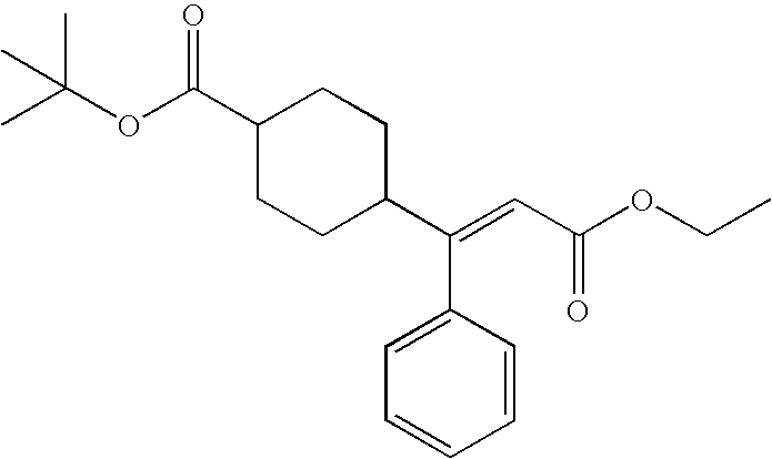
C(=CC(OCC)=O)(C1CCC(C(=O)OC(C)(C)C)CC1)C1=CC=CC=C1
